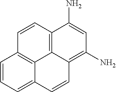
C1=CC=C2C3=C1C=CC1=C3C(=C(N)C=C1N)C=C2
